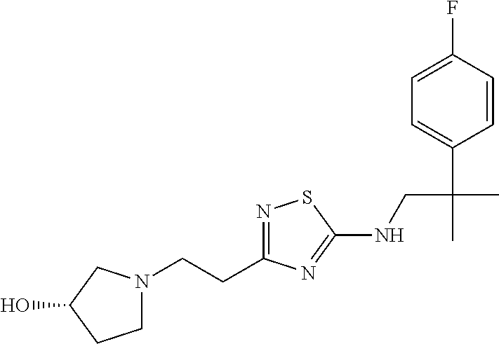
N1=C(CCN2CCC(O)C2)N=C(NCC(C)(C2=CC=C(F)C=C2)C)S1
